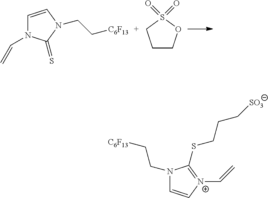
C1=CN(CC[C6F13])C(=S)N1C=C.C1COS(=O)(=O)C1.N1(CC[C6F13])C=C[N+](C=C)=C1SCCC[SO3]
